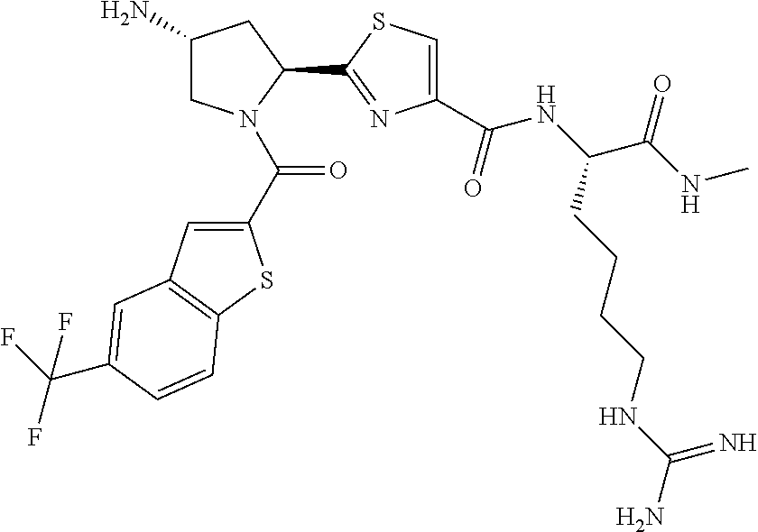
C1(N)CN(C(C2=CC3=C(S2)C=CC(C(F)(F)F)=C3)=O)C(C2=NC(C(NC(C(NC)=O)CCCCNC(N)=N)=O)=CS2)C1
